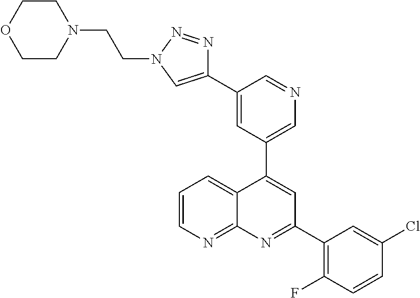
C1=C(C2=CN(CCN3CCOCC3)N=N2)C=NC=C1C1=CC(C2=C(F)C=CC(Cl)=C2)=NC2=NC=CC=C12
